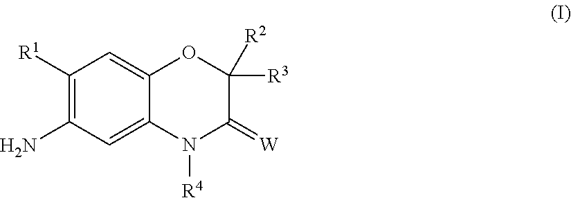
C1([R1])=C(N)C=C2C(=C1)OC([R3])([R2])C(=[W])N2[R4]
